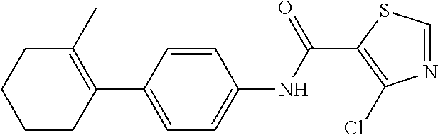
C1(C)=C(C2=CC=C(NC(C3=C(Cl)N=CS3)=O)C=C2)CCCC1
